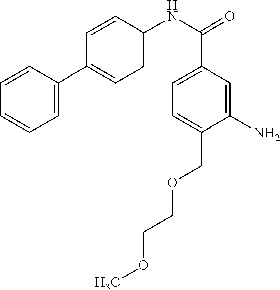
N(C(=O)C1=CC=C(COCCOC)C(N)=C1)C1=CC=C(C2=CC=CC=C2)C=C1
